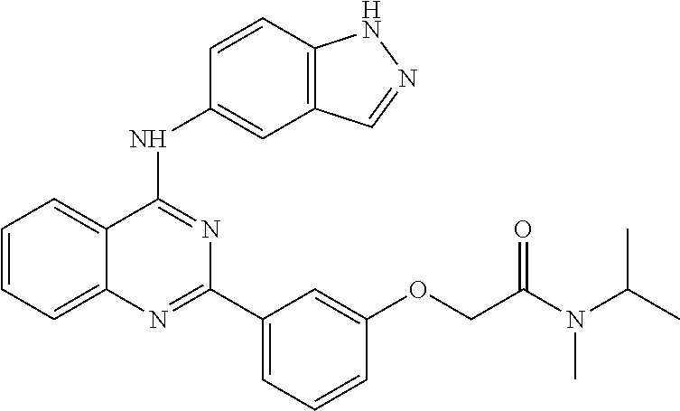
C1=CC=C2C(=C1)C(NC1=CC3=C(C=C1)NN=C3)=NC(C1=CC=CC(OCC(N(C)C(C)C)=O)=C1)=N2
